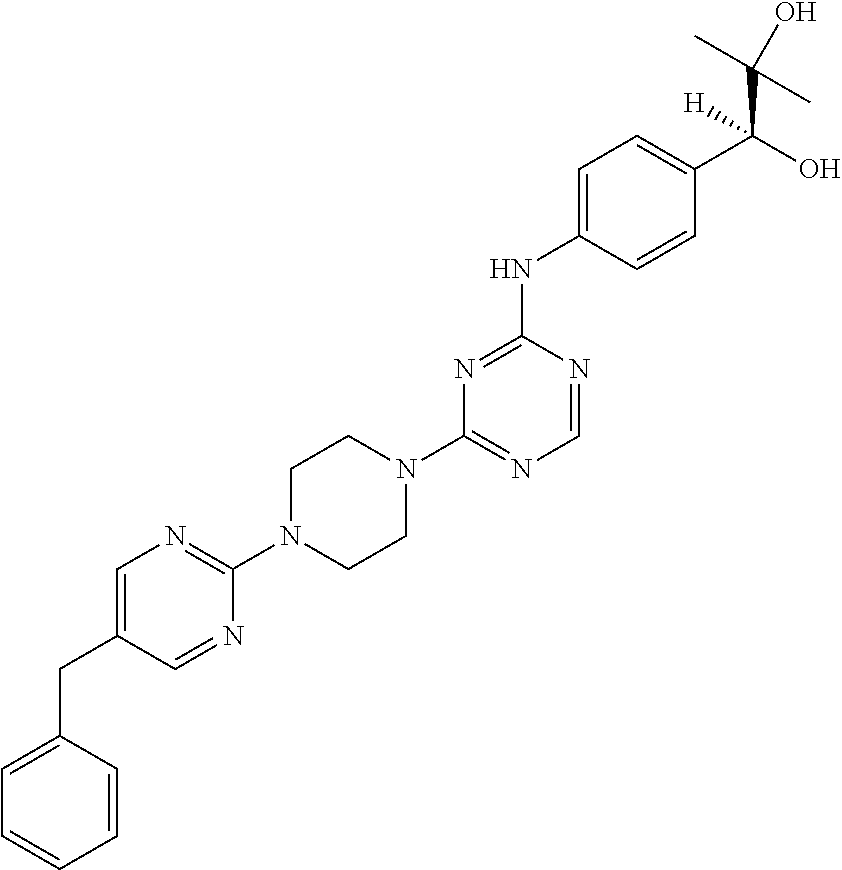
C1(N2CCN(C3=NC=C(CC4=CC=CC=C4)C=N3)CC2)=NC=NC(NC2=CC=C(C(C(O)(C)C)(O)[H])C=C2)=N1
